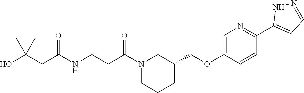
C1CC(COC2=CN=C(C3=CC=NN3)C=C2)CN(C(CCNC(CC(O)(C)C)=O)=O)C1
